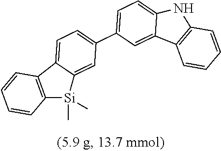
C1=CC=CC2=C1C1=CC(C3=CC=C4C(=C3)[Si](C)(C)C3=C4C=CC=C3)=CC=C1N2
